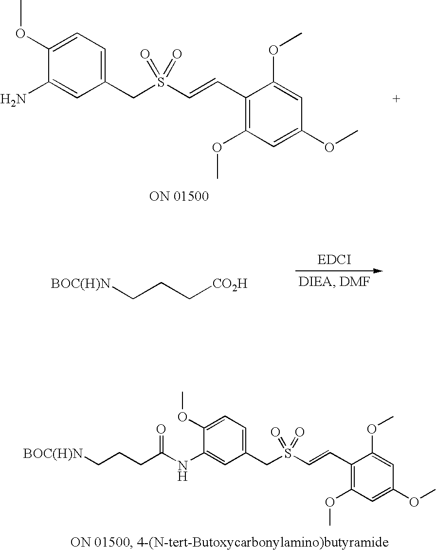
C1(NC(CCC[BOC(H)N])=O)=CC(CS(C=CC2=C(OC)C=C(OC)C=C2OC)(=O)=O)=CC=C1OC.NC1=CC(CS(C=CC2=C(OC)C=C(OC)C=C2OC)(=O)=O)=CC=C1OC.[BOC(H)N]CCC[CO2H]
